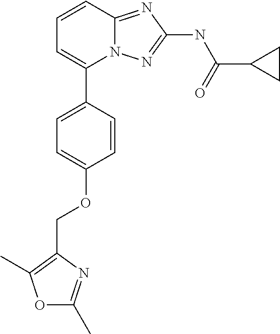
C1=CC2=NC(NC(C3CC3)=O)=NN2C(C2=CC=C(OCC3=C(C)OC(C)=N3)C=C2)=C1
